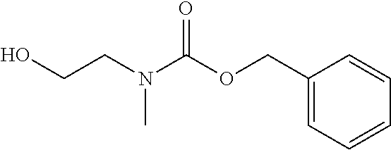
C1(COC(N(CCO)C)=O)=CC=CC=C1
